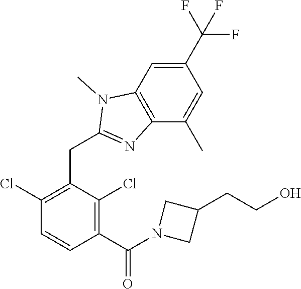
C1(Cl)=C(CC2=NC3=C(C=C(C(F)(F)F)C=C3C)N2C)C(Cl)=C(C(=O)N2CC(CCO)C2)C=C1
